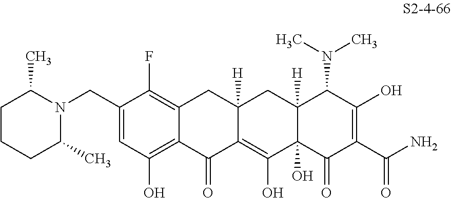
C1(CN2C(C)CCCC2C)=CC(O)=C2C(=C1F)CC1([H])C(=C(O)C3(O)C([H])(C1)C(N(C)C)C(O)=C(C(N)=O)C3=O)C2=O
